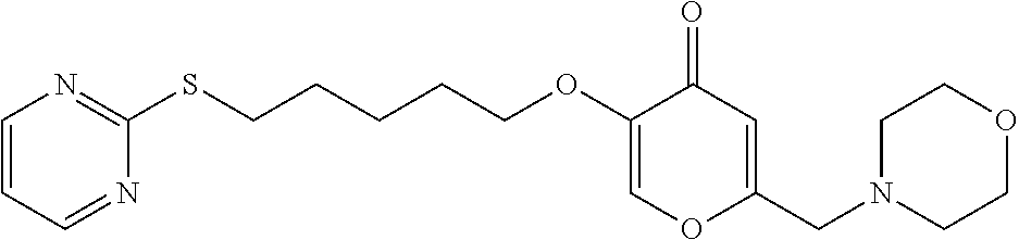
C1=CC=NC(SCCCCCOC2=COC(CN3CCOCC3)=CC2=O)=N1
